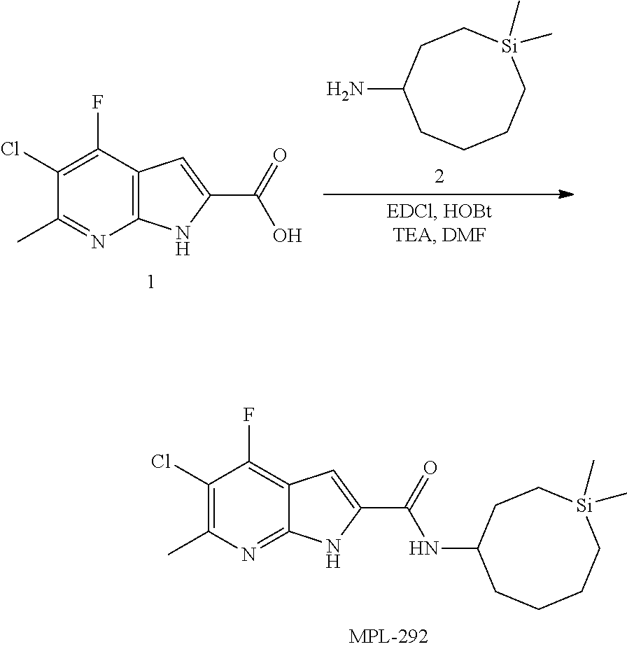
C1(N)CCCC[Si](C)(C)CC1.C1(Cl)=C(F)C2=C(N=C1C)NC(C(=O)O)=C2.C1(Cl)=C(C)N=C2C(=C1F)C=C(C(=O)NC1CCCC[Si](C)(C)CC1)N2
